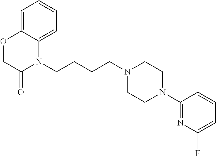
C(CCN1CCN(C2=NC(F)=CC=C2)CC1)CN1C2=CC=CC=C2OCC1=O
